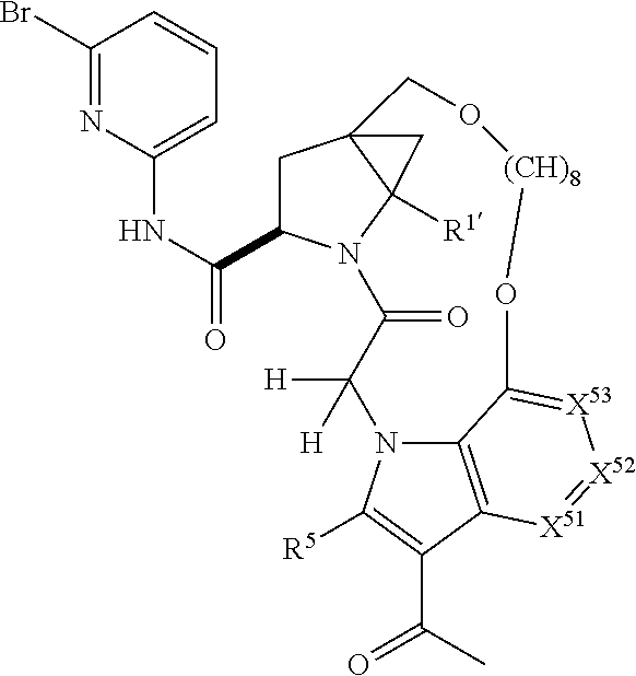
C1C(C(NC2=CC=CC(Br)=N2)=O)N2C3([R1])C1(C3)CO[(CH)8]OC1=[X53][X52]=[X51]C3=C1N(C([H])([H])C2=O)C([R5])=C3C(C)=O
